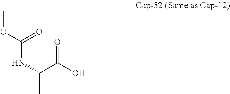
N(C(C(O)=O)C)C(OC)=O
